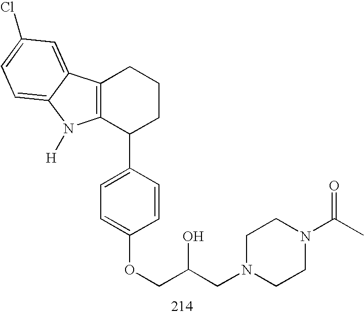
C12=C(C(C3=CC=C(OCC(CN4CCN(C(C)=O)CC4)O)C=C3)CCC1)N([H])C1=CC=C(Cl)C=C21
